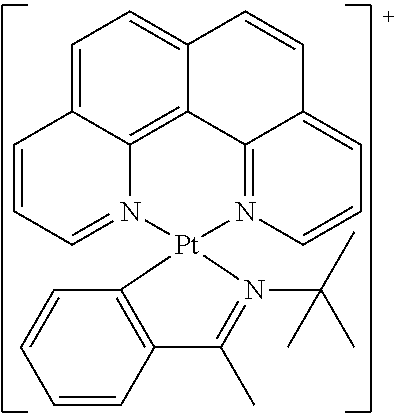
C1=C2C3=C4C(=C1)C=CC1=CC=CN(=C41)[Pt]1(N3=CC=C2)C2=C(C=CC=C2)C(C)=N1C(C)(C)C
